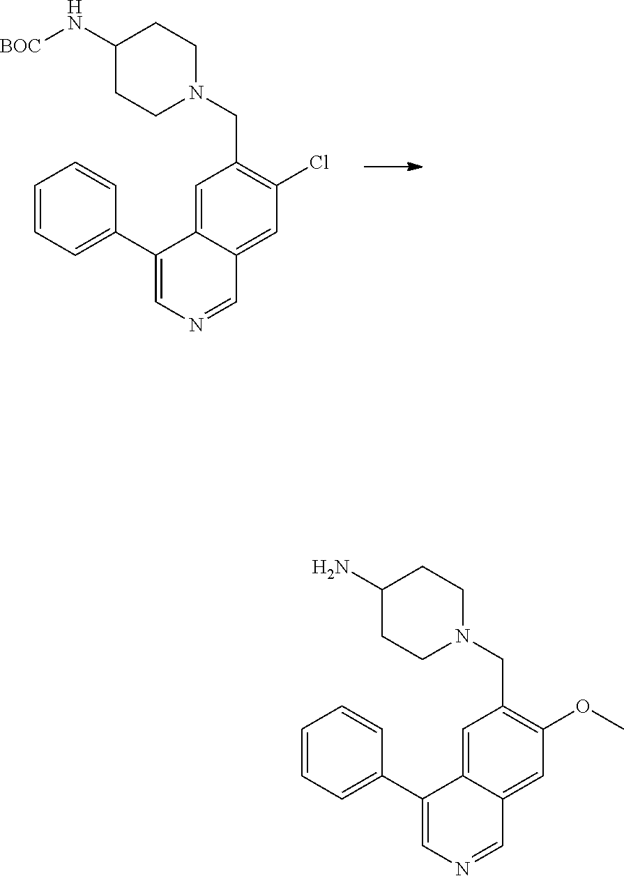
C1(C2=CC=CC=C2)=CN=CC2=CC(Cl)=C(CN3CCC(N[BOC])CC3)C=C12.C1(C2=CC=CC=C2)=CN=CC2=CC(OC)=C(CN3CCC(N)CC3)C=C12
